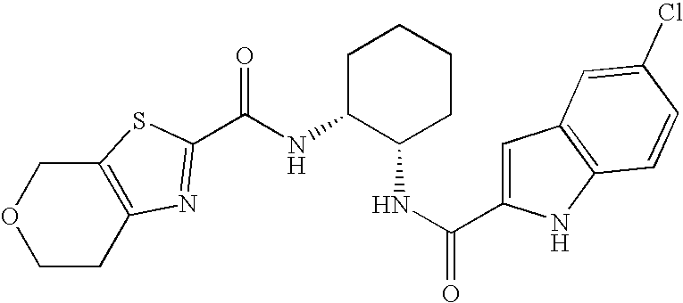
C12=C(CCOC1)N=C(C(NC1C(NC(C3=CC4=C(N3)C=CC(Cl)=C4)=O)CCCC1)=O)S2
